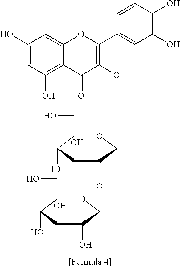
C1(O)=CC(O)=C2C(=C1)OC(C1=CC(O)=C(O)C=C1)=C(OC1C(OC3C(O)C(O)C(O)C(CO)O3)C(O)C(O)C(CO)O1)C2=O
